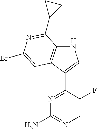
N1=C(C2=CNC3=C2C=C(Br)N=C3C2CC2)C(F)=CN=C1N
